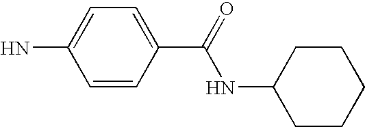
C1=CC(C(=O)NC2CCCCC2)=CC=C1N
